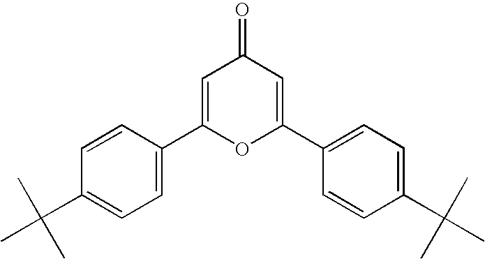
C1=C(C2=CC=C(C(C)(C)C)C=C2)OC(C2=CC=C(C(C)(C)C)C=C2)=CC1=O
